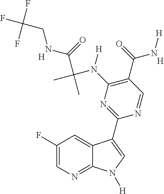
C1(F)=CN=C2C(=C1)C(C1=NC(N(C(C)(C(=O)NCC(F)(F)F)C)[H])=C(C(=O)N[H])C=N1)=CN2[H].[H].[H]
